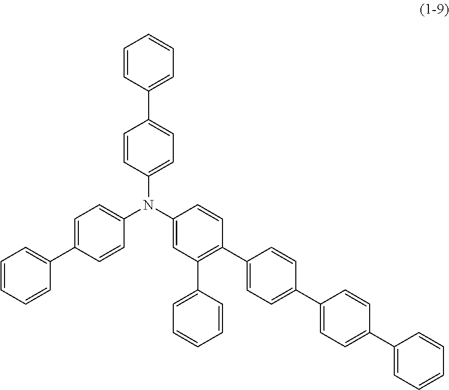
C1(N(C2=CC(C3=CC=CC=C3)=C(C3=CC=C(C4=CC=C(C5=CC=CC=C5)C=C4)C=C3)C=C2)C2=CC=C(C3=CC=CC=C3)C=C2)=CC=C(C2=CC=CC=C2)C=C1
